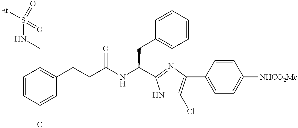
C1=CC(Cl)=CC(CCC(NC(CC2=CC=CC=C2)C2=NC(C3=CC=C([NHCO2Me])C=C3)=C(Cl)N2)=O)=C1CNS([Et])(=O)=O
